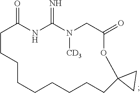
C1CCCCCCCCC2(OC(=O)CN([CD3])C(=N)NC1=O)CC2
